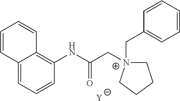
[Y].C12=CC=CC(NC(C[N+]3(CC4=CC=CC=C4)CCCC3)=O)=C1C=CC=C2
